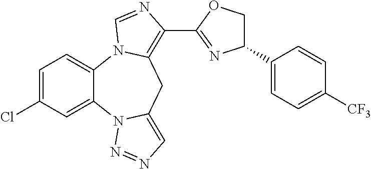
C1=C(Cl)C=C2C(=C1)N1C(=C(C3=NC(C4=CC=C([CF3])C=C4)CO3)N=C1)CC1=CN=NN21
